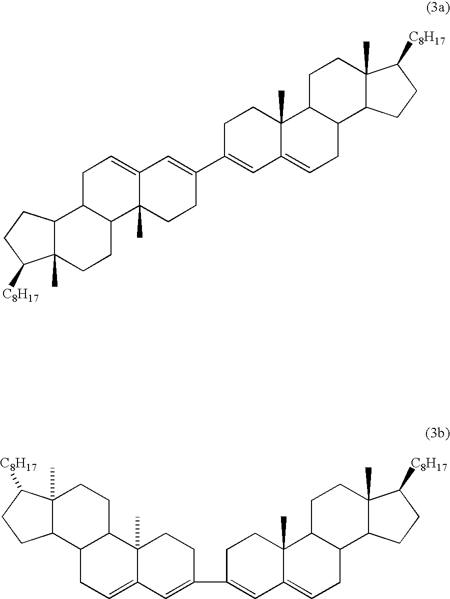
C12C(C)(CCC3C1CC=C1C3(C)CCC(C3=CC4=CCC5C6C(C)(CCC5C4(C)CC3)C([C8H17])CC6)=C1)C([C8H17])CC2.C12C(C)(CCC3C1CC=C1C3(C)CCC(C3=CC4=CCC5C6C(C)(CCC5C4(C)CC3)C([C8H17])CC6)=C1)C([C8H17])CC2
